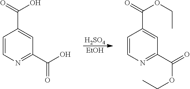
[H2SO4].[EtOH].C1=CN=C(C(=O)O)C=C1C(O)=O.C1=CN=C(C(OCC)=O)C=C1C(OCC)=O
